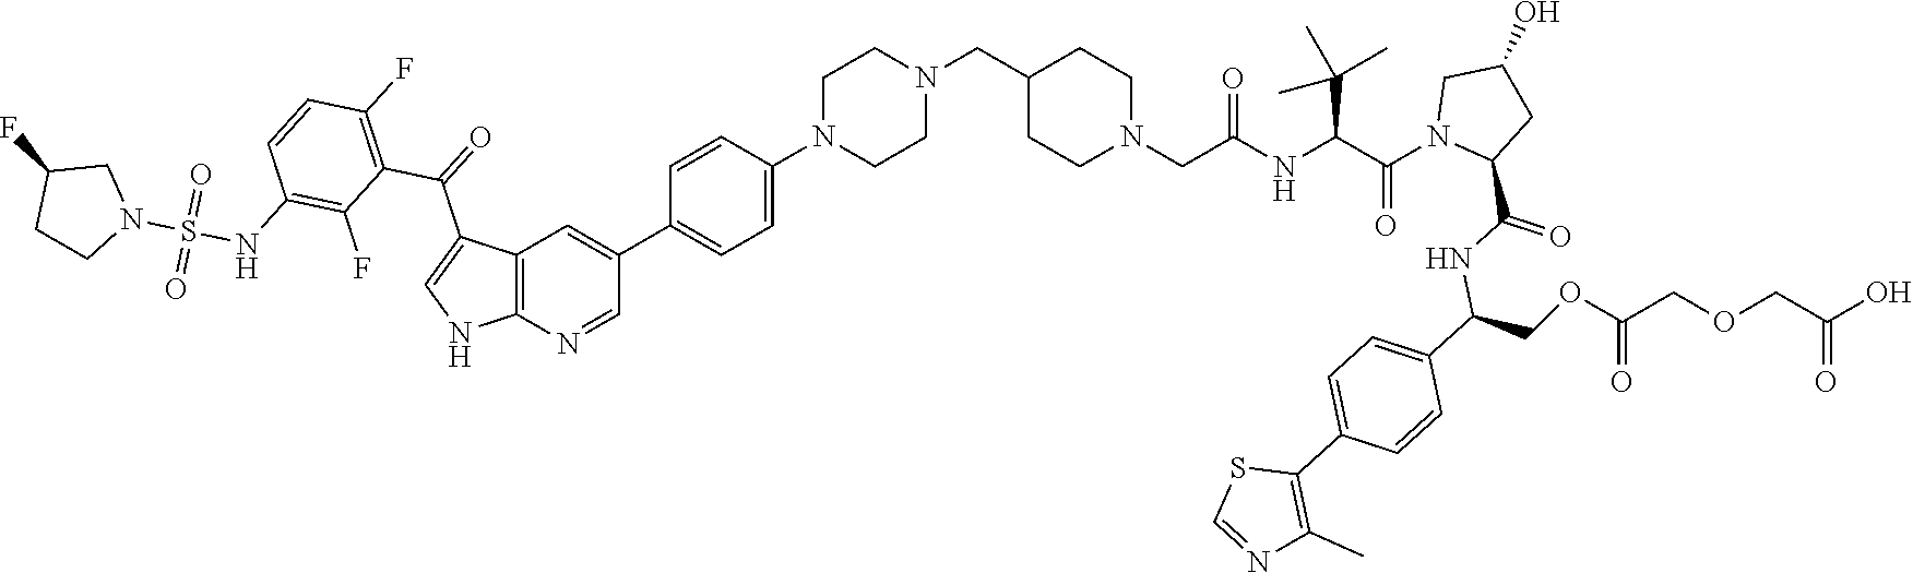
C1N(C2=CC=C(C3=CC4=C(N=C3)NC=C4C(=O)C3=C(F)C=CC(NS(N4CC(F)CC4)(=O)=O)=C3F)C=C2)CCN(CC2CCN(CC(=O)NC(C(C)(C)C)C(N3C(C(NC(C4=CC=C(C5=C(C)N=CS5)C=C4)COC(COCC(=O)O)=O)=O)CC(O)C3)=O)CC2)C1
